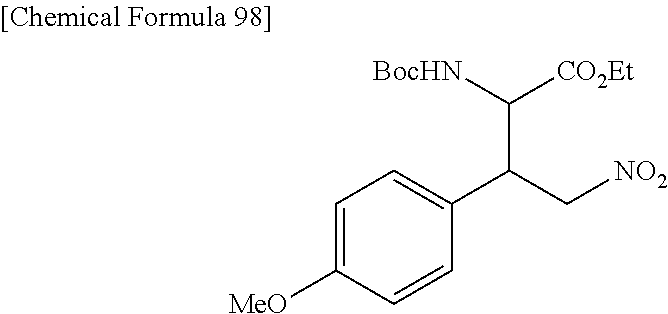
C1=C([MeO])C=CC(C(C([CO2Et])[BocHN])C[NO2])=C1
